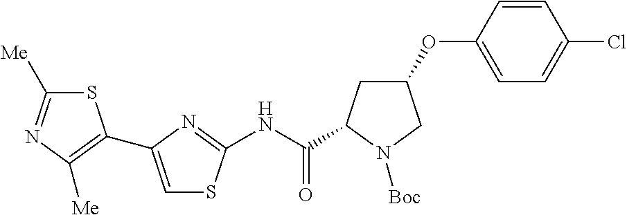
C1=C(C2=C([Me])N=C([Me])S2)N=C(NC(C2CC(OC3=CC=C(Cl)C=C3)CN2[Boc])=O)S1
